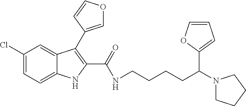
C1(Cl)=CC=C2C(=C1)C(C1=COC=C1)=C(C(NCCCCC(N1CCCC1)C1=CC=CO1)=O)N2
